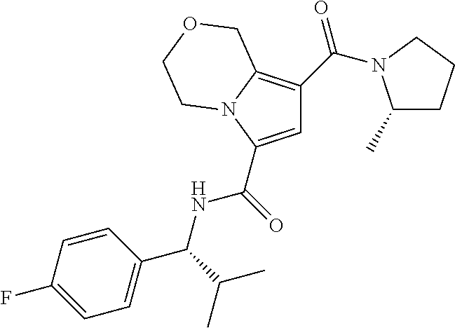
C1=C(C(=O)NC(C(C)C)C2=CC=C(F)C=C2)N2C(=C1C(=O)N1C(C)CCC1)COCC2
